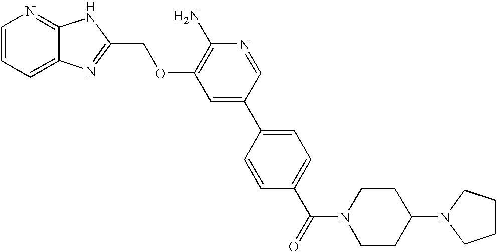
C1=CC=C2C(=N1)NC(COC1=C(N)N=CC(C3=CC=C(C(=O)N4CCC(N5CCCC5)CC4)C=C3)=C1)=N2
